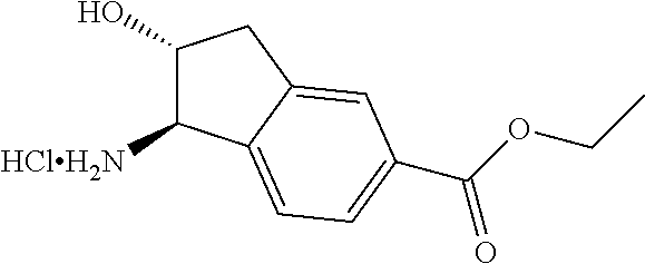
C1(O)C([HClH2N])C2=CC=C(C(OCC)=O)C=C2C1
